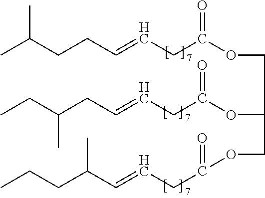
CC(CCC=CCC(OCC(OC(CC=CCC(CC)C)=O)COC(CC=CC(CCC)C)=O)=O)C
